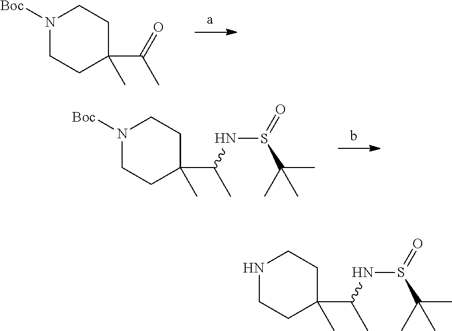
N1([Boc])CCC(C(=O)C)(C)CC1.N1([Boc])CCC(C(NS(C(C)(C)C)=O)C)(C)CC1.N1CCC(C(NS(C(C)(C)C)=O)C)(C)CC1
